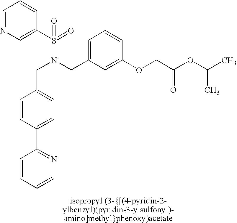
C1=NC=C(S(=O)(N(CC2=CC=CC(OCC(OC(C)C)=O)=C2)CC2=CC=C(C3=NC=CC=C3)C=C2)=O)C=C1
